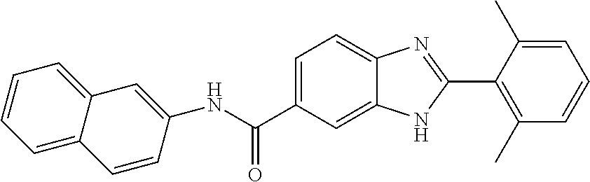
C1=C(C(NC2=CC3=CC=CC=C3C=C2)=O)C=C2C(=C1)N=C(C1=C(C)C=CC=C1C)N2
